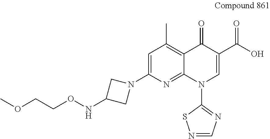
N(C1CN(C2=CC(C)=C3C(=N2)N(C2=NC=NS2)C=C(C(O)=O)C3=O)C1)OCCOC
